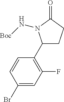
C1(Br)=CC(F)=C(C2CCC(=O)N2N[Boc])C=C1
